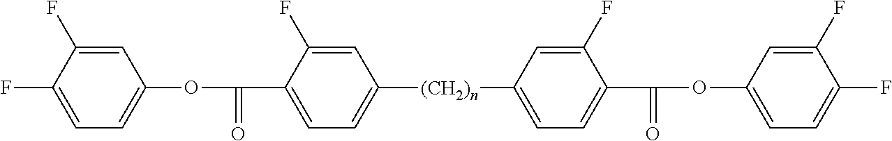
C(C1=CC=C([(CH2)n]C2=CC=C(C(=O)OC3=CC=C(F)C(F)=C3)C(F)=C2)C=C1F)(=O)OC1=CC=C(F)C(F)=C1
